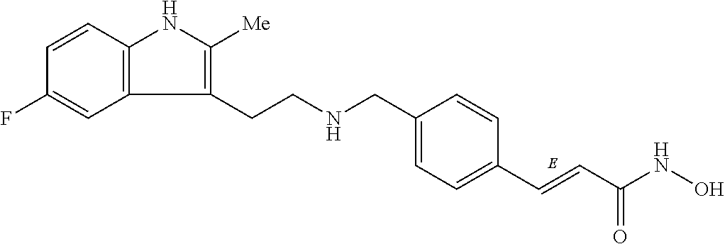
C(C1=CC=C(C=CC(NO)=O)C=C1)NCCC1=C([Me])NC2=C1C=C(F)C=C2
